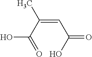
C(=C(C(=O)O)C)C(O)=O
